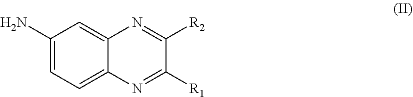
C1(N)=CC=C2C(=C1)N=C([R2])C([R1])=N2
